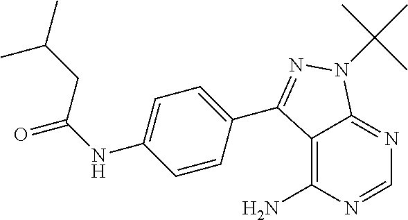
C12=C(N)N=CN=C1N(C(C)(C)C)N=C2C1=CC=C(NC(=O)CC(C)C)C=C1
